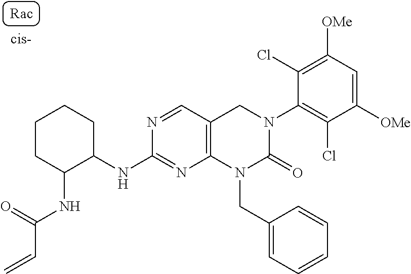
N(C(=O)C=C)C1CCCCC1NC1=NC2=C(C=N1)CN(C1=C(Cl)C([OMe])=CC([OMe])=C1Cl)C(=O)N2CC1=CC=CC=C1
